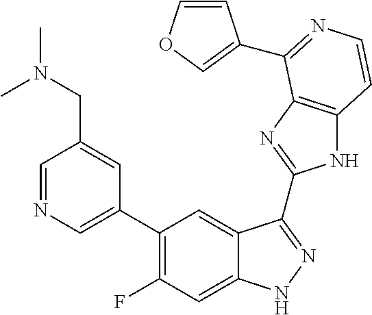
C1=C(C2=C(F)C=C3C(=C2)C(C2=NC4=C(N2)C=CN=C4C2=COC=C2)=NN3)C=C(CN(C)C)C=N1
